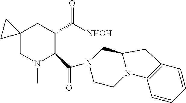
C12(CN(C)C(C(N3CCN4C(C3)CC3=C4C=CC=C3)=O)C(C([NHOH])=O)C1)CC2
